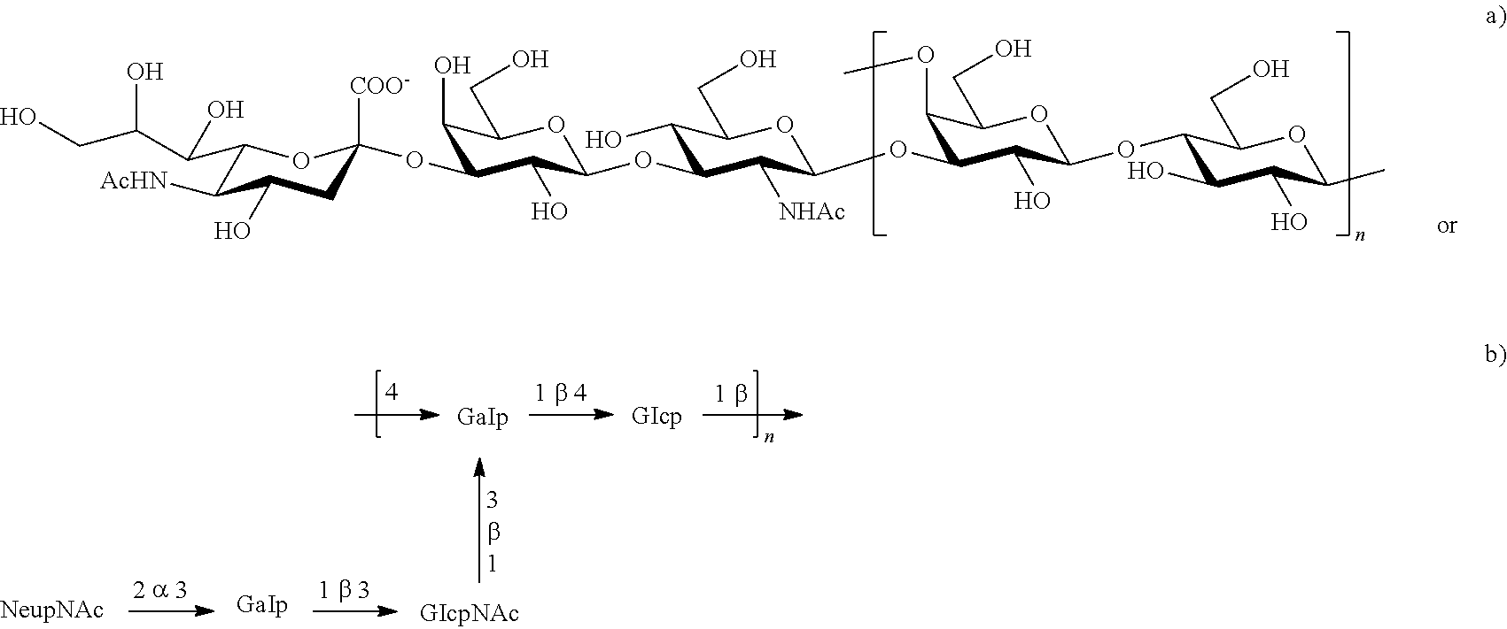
C1C(OC2C(O)C(CO)OC(OC3C(O)C(CO)OC(OC4C(OC)C(CO)OC(OC5C(CO)OC(C)C(O)C5O)C4O)C3[NHAc])C2O)([COO-])OC(C(C(CO)O)O)C([AcHN])C1O
